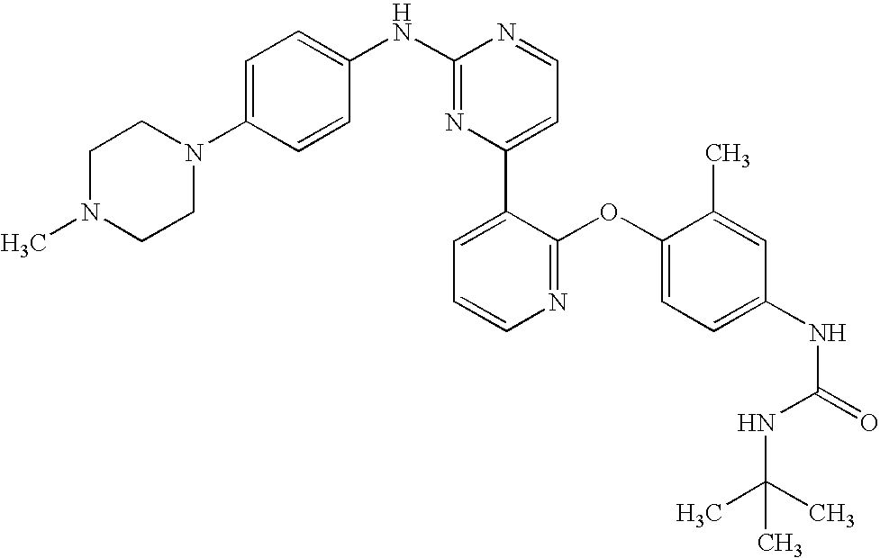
C1(NC2=CC=C(N3CCN(C)CC3)C=C2)=NC(C2=CC=CN=C2OC2=CC=C(NC(=O)NC(C)(C)C)C=C2C)=CC=N1
